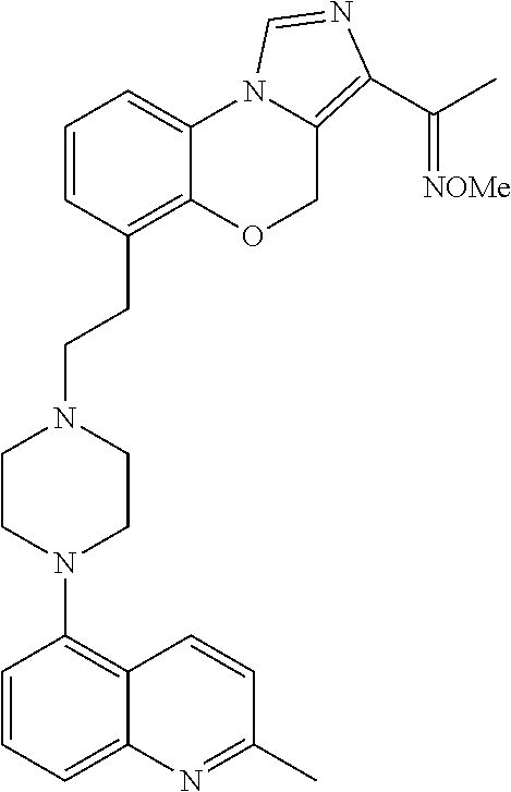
C1=CC(CCN2CCN(C3=C4C(=CC=C3)N=C(C)C=C4)CC2)=C2C(=C1)N1C(=C(C(C)=[NOMe])N=C1)CO2
